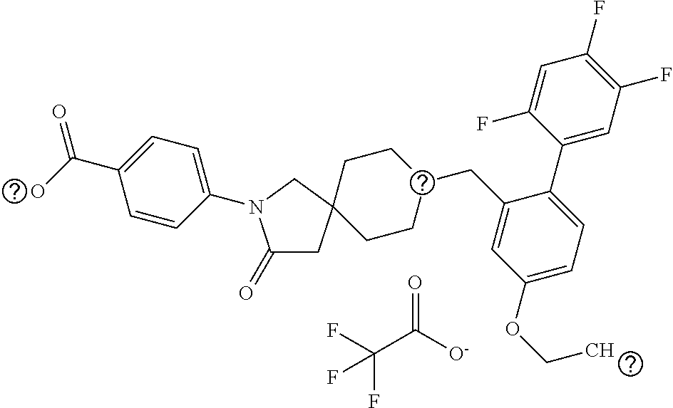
C1(=O)CC2(CN1C1=CC=C(C(O)=O)C=C1)CCC(CC1=CC(OCC)=CC=C1C1=CC(F)=C(F)C=C1F)CC2.C(C([O-])=O)(F)(F)F
